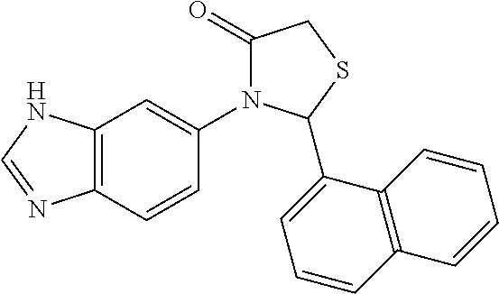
C12=C(C=CC(N3C(=O)CSC3C3=CC=CC4=C3C=CC=C4)=C1)N=CN2
